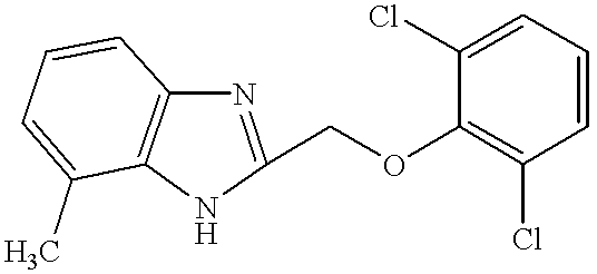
N1C(COC2=C(Cl)C=CC=C2Cl)=NC2=C1C(C)=CC=C2
